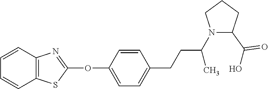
C1(OC2=NC3=C(S2)C=CC=C3)=CC=C(CCC(C)N2C(C(O)=O)CCC2)C=C1
